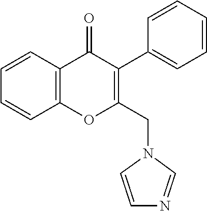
C1=CC2=C(C=C1)C(=O)C(C1=CC=CC=C1)=C(CN1C=CN=C1)O2
